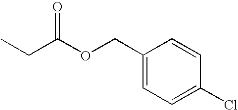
C1=CC(Cl)=CC=C1COC(CC)=O
